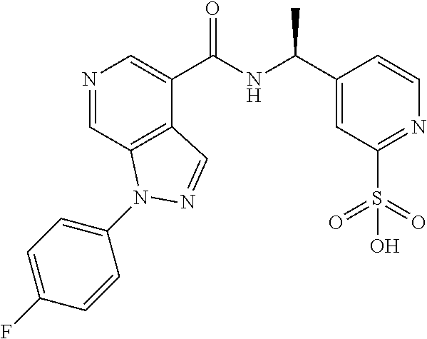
N1=CC2=C(C(C(NC(C3=CC(S(=O)(=O)O)=NC=C3)C)=O)=C1)C=NN2C1=CC=C(F)C=C1
